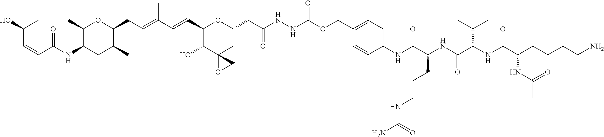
C(C=CC(NC1CC(C)C(CC=C(C=CC2C(O)C3(CC(CC(NNC(OCC4=CC=C(NC(C(NC(C(NC(C(CCCCN)NC(C)=O)=O)C(C)C)=O)CCCNC(N)=O)=O)C=C4)=O)=O)O2)OC3)C)OC1C)=O)(O)C
